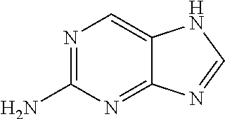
N1=C(N)N=C2C(=C1)NC=N2
